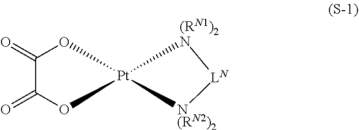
C1(=O)C(=O)O[Pt]2(O1)[(RN1)2N][LN][N(RN2)2]2
